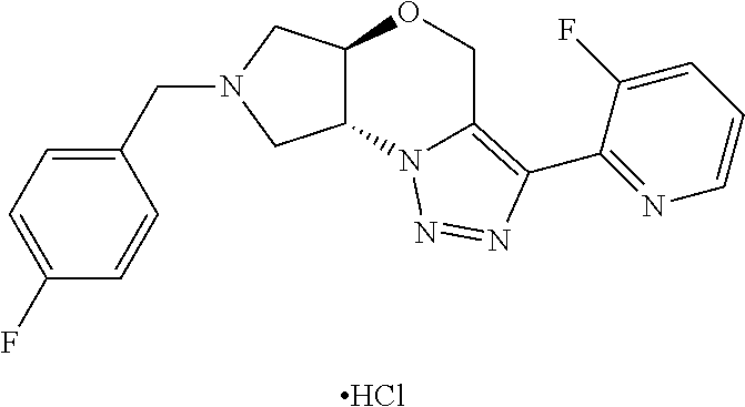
Cl.C(N1CC2C(C1)N1C(=C(C3=NC=CC=C3F)N=N1)CO2)C1=CC=C(F)C=C1
